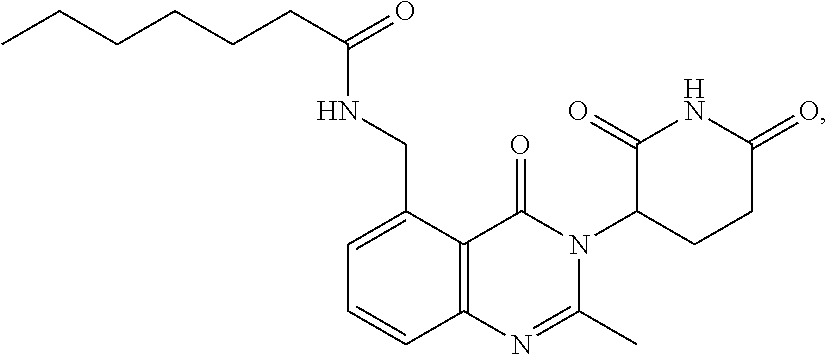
C12=C(C(CNC(CCCCCC)=O)=CC=C1)C(=O)N(C1CCC(=O)NC1=O)C(C)=N2
